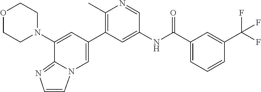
O1CCN(C2=CC(C3=C(C)N=CC(NC(C4=CC=CC(C(F)(F)F)=C4)=O)=C3)=CN3C=CN=C23)CC1
